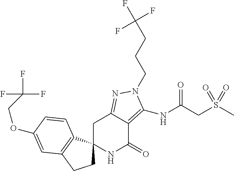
O(C1=CC2=C(C3(CC2)NC(=O)C2=C(NC(CS(C)(=O)=O)=O)N(CCCC(F)(F)F)N=C2C3)C=C1)CC(F)(F)F
